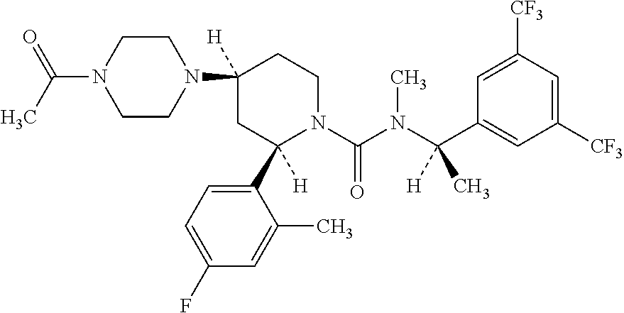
N1(C(C)=O)CCN(C2([H])CC([H])(C3=CC=C(F)C=C3C)N(C(N(C(C3=CC([CF3])=CC([CF3])=C3)([H])C)C)=O)CC2)CC1
